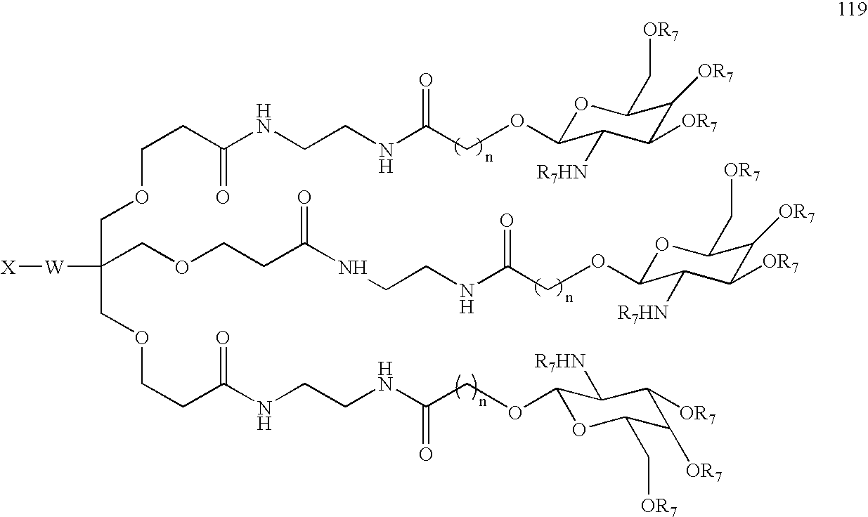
[W](C(COCCC(NCCNC(COC1OC(C[OR7])C([OR7])C([OR7])C1[R7HN])=O)=O)(COCCC(NCCNC(=O)COC1OC(C[OR7])C([OR7])C([OR7])C1[R7HN])=O)COCCC(NCCNC(COC1OC(C[OR7])C([OR7])C([OR7])C1[R7HN])=O)=O)[X]
